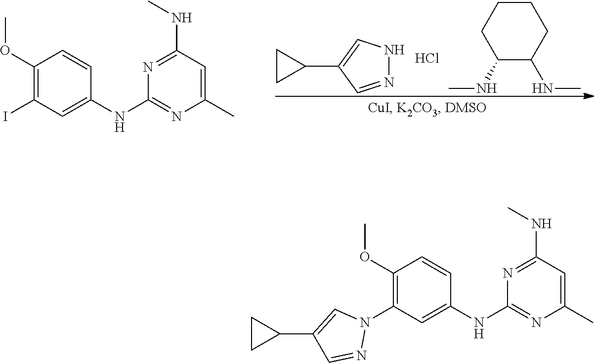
C1(OC)=C(N2C=C(C3CC3)C=N2)C=C(NC2=NC(C)=CC(NC)=N2)C=C1.C1(OC)=C(I)C=C(NC2=NC(C)=CC(NC)=N2)C=C1.C1CC1C1=CNN=C1.Cl.C1(NC)C(NC)CCCC1
